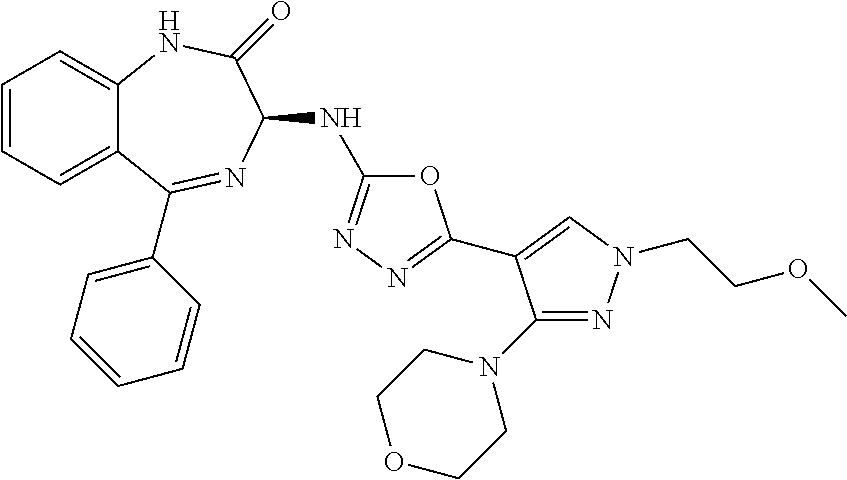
C1=CC=C2C(=C1)NC(=O)C(NC1=NN=C(C3=CN(CCOC)N=C3N3CCOCC3)O1)N=C2C1=CC=CC=C1
